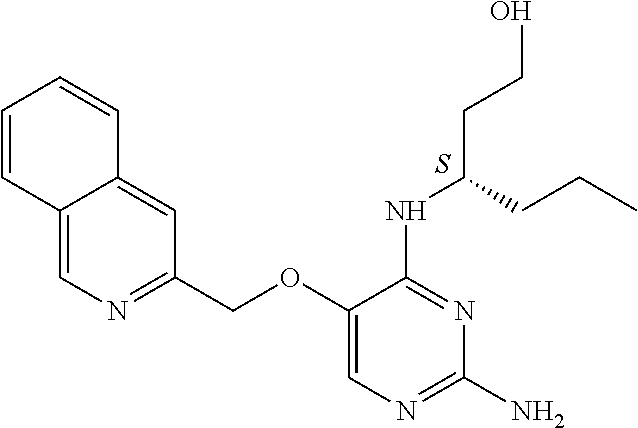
S.C1(OCC2=NC=C3C(=C2)C=CC=C3)=CN=C(N)N=C1NC(CCO)CCC
